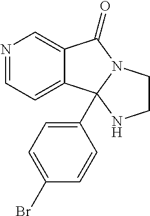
C12=CN=CC=C1C1(C3=CC=C(Br)C=C3)N(C2=O)CCN1
